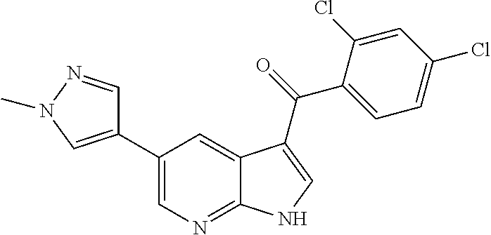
C12=CC(C3=CN(C)N=C3)=CN=C1NC=C2C(C1=CC=C(Cl)C=C1Cl)=O
